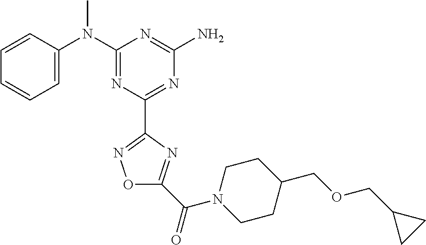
C1=CC(N(C2=NC(C3=NOC(C(=O)N4CCC(COCC5CC5)CC4)=N3)=NC(N)=N2)C)=CC=C1
